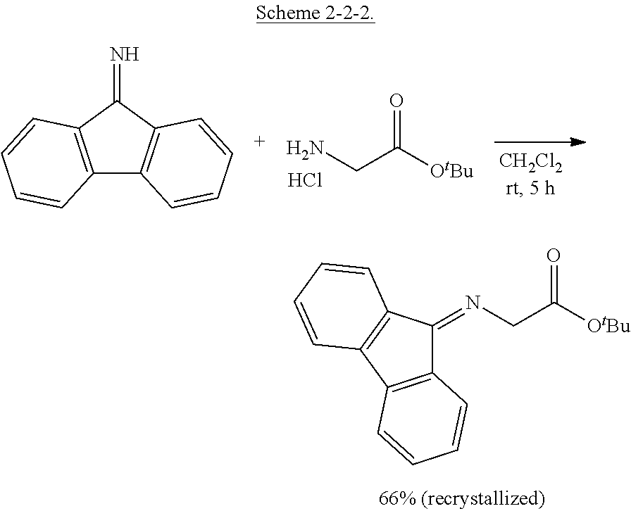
C12=C(C3=C(C1=NCC(=O)[OtBu])C=CC=C3)C=CC=C2.C12=C(C(=N)C3=C1C=CC=C3)C=CC=C2.NCC(=O)[OtBu].Cl
